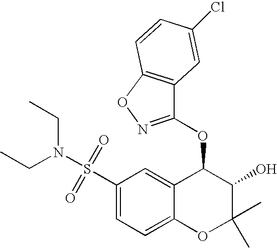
C1(S(=O)(=O)N(CC)CC)=CC=C2C(=C1)C(OC1=NOC3=C1C=C(Cl)C=C3)C(O)C(C)(C)O2
